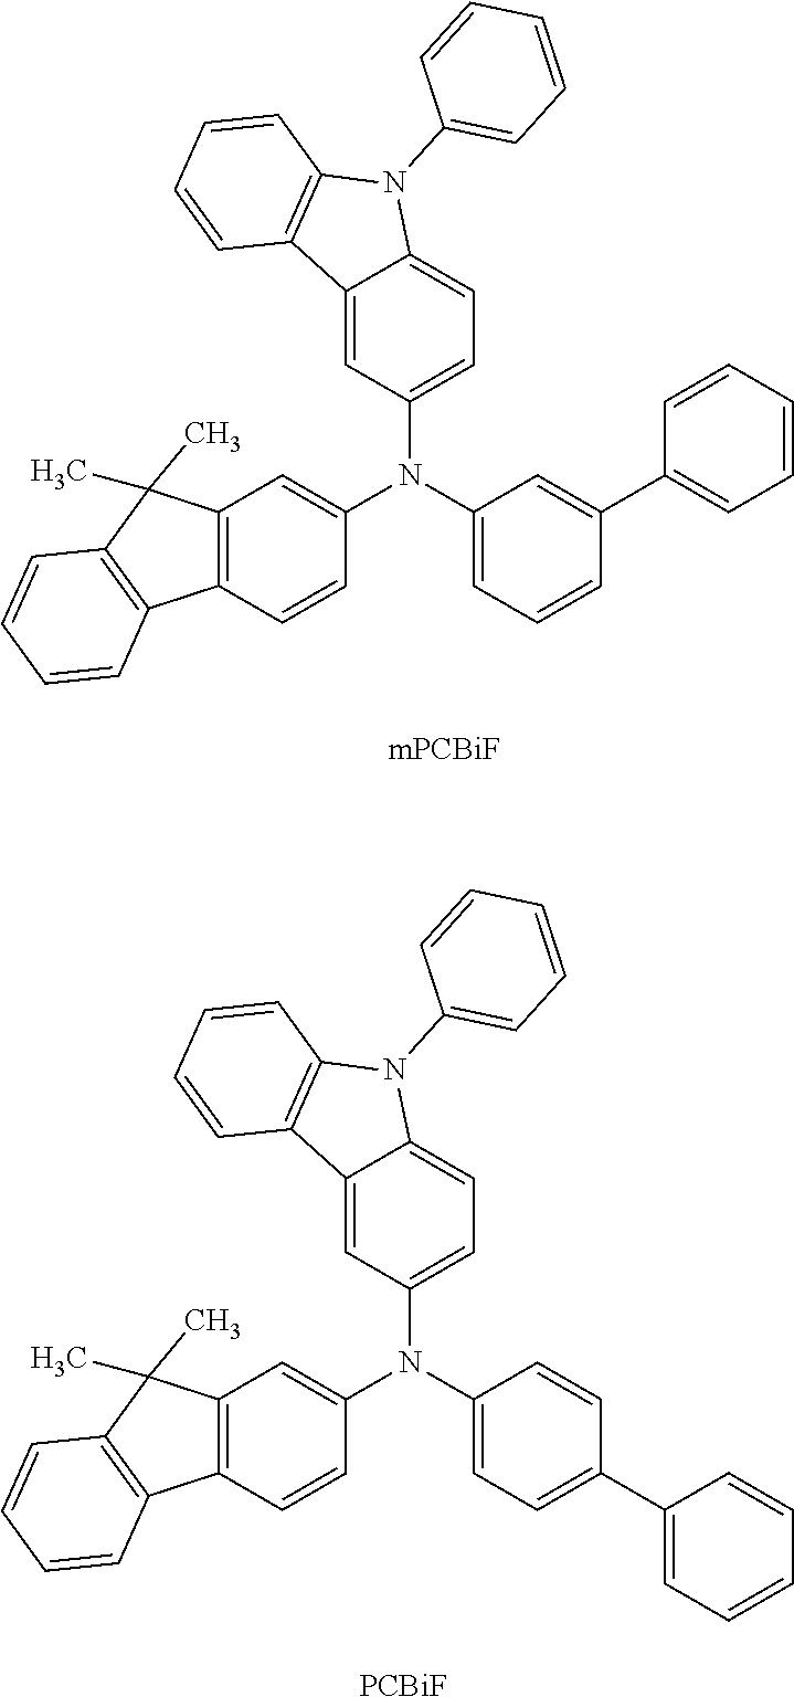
C12=CC(N(C3=CC=CC(C4=CC=CC=C4)=C3)C3=CC4=C(C=C3)C3=C(C4(C)C)C=CC=C3)=CC=C1N(C1=CC=CC=C1)C1=C2C=CC=C1.C12=CC(N(C3=CC=C(C4=CC=CC=C4)C=C3)C3=CC4=C(C=C3)C3=C(C4(C)C)C=CC=C3)=CC=C1N(C1=CC=CC=C1)C1=C2C=CC=C1.[PCBiF]
